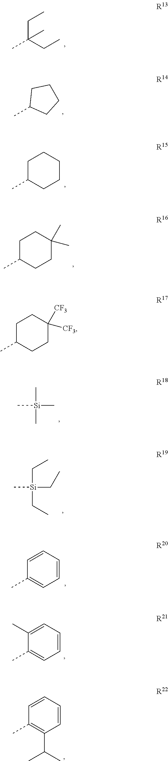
C(C(CC)(C)C)C.CC1CCCC1.CC1CCCCC1.CC1CCC(C)(C)CC1.C[Si](C)(C)C.C[Si](CC)(CC)CC.CC1=CC=CC=C1.CC1=CC=CC=C1C.CC1=C(C(C)C)C=CC=C1.CC1CCC([CF3])([CF3])CC1
